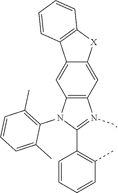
C12=C(N(C3=C(C)C=CC=C3C)C(C3=C(C)C=CC=C3)=N1C)C=C1C(=C2)[X]C2=C1C=CC=C2
